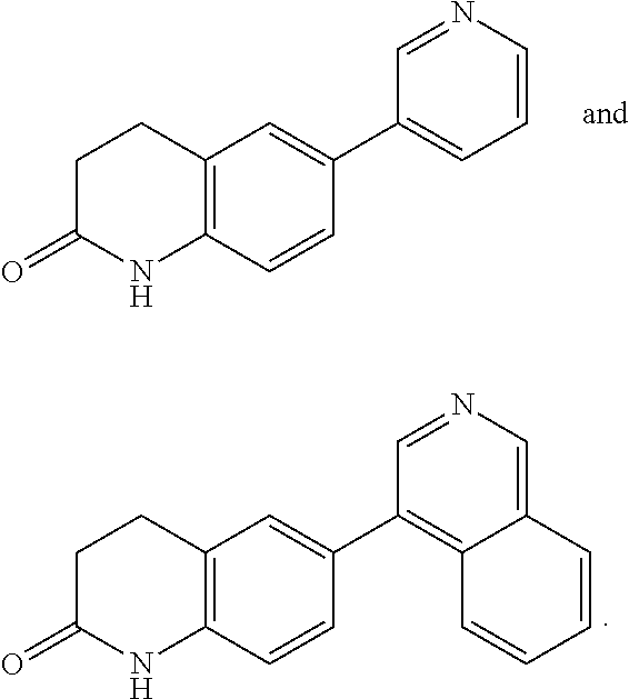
C1C(=O)NC2=C(C1)C=C(C1=CC=CN=C1)C=C2.C1C(=O)NC2=C(C1)C=C(C1=C3C(=CN=C1)C=CC=C3)C=C2
